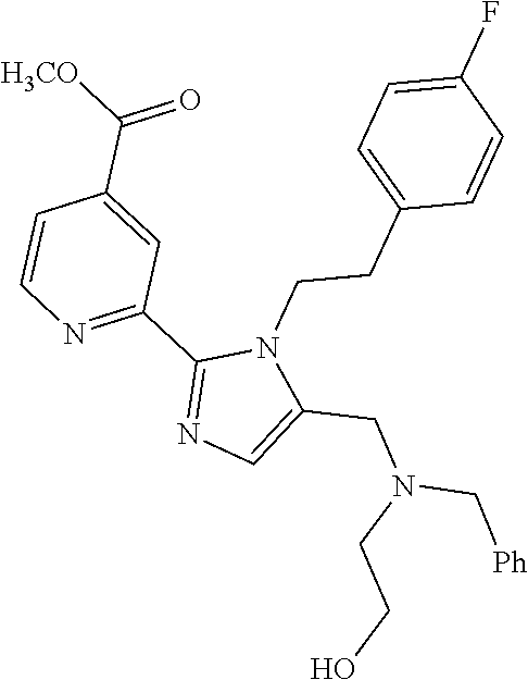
C1=CN=C(C2=NC=C(CN(CCO)C[Ph])N2CCC2=CC=C(F)C=C2)C=C1C([H3CO])=O
